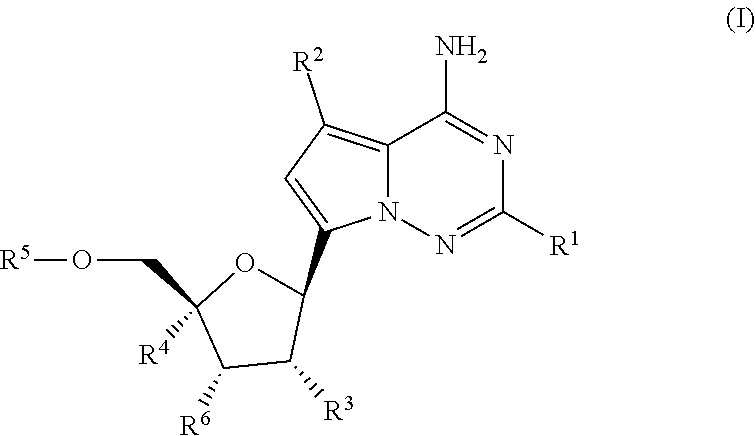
C12=C([R2])C=C(C3OC([R4])(CO[R5])C([R6])C3[R3])N1N=C([R1])N=C2N
